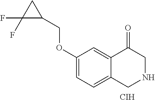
C1(OCC2CC2(F)F)=CC=C2C(=C1)C(=O)CNC2.[CIH]
